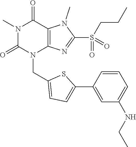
N1(C)C(=O)N(CC2=CC=C(C3=CC(NCC)=CC=C3)S2)C2=C(C1=O)N(C)C(S(CCC)(=O)=O)=N2
